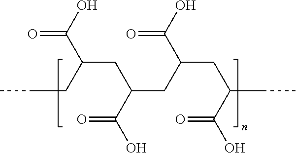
O=C(O)C(CCC)CC(CC(CC(CC)C(O)=O)C(O)=O)C(O)=O
